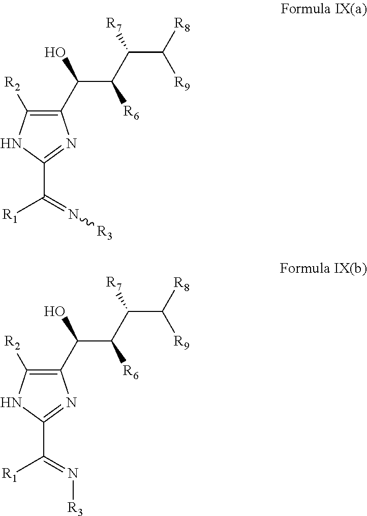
C1(C(O)C([R6])C(C([R8])[R9])[R7])=C([R2])NC(C(=N[R3])[R1])=N1.C1(C(O)C([R6])C(C([R8])[R9])[R7])=C([R2])NC(C(=N[R3])[R1])=N1
